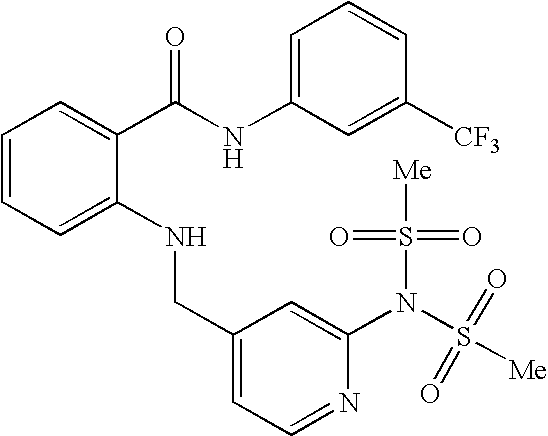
C1=CC=C(NCC2=CC=NC(N(S([Me])(=O)=O)S([Me])(=O)=O)=C2)C(C(NC2=CC=CC([CF3])=C2)=O)=C1
